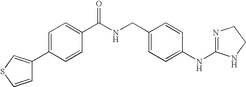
C1=C(C2=CSC=C2)C=CC(C(NCC2=CC=C(NC3=NCCN3)C=C2)=O)=C1
